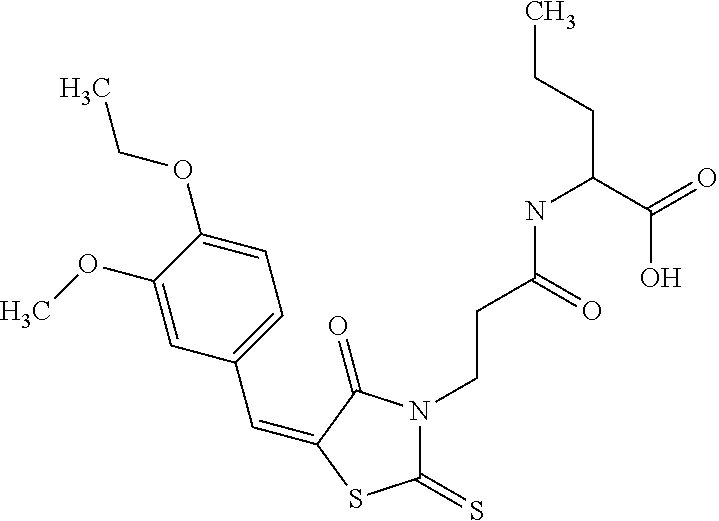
C(C1=CC=C(OCC)C(OC)=C1)=C1C(=O)N(CCC(NC(C(O)=O)CCC)=O)C(=S)S1
